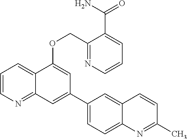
C1=CN=C2C(=C1)C(OCC1=NC=CC=C1C(N)=O)=CC(C1=CC=C3C(=C1)C=CC(C)=N3)=C2
